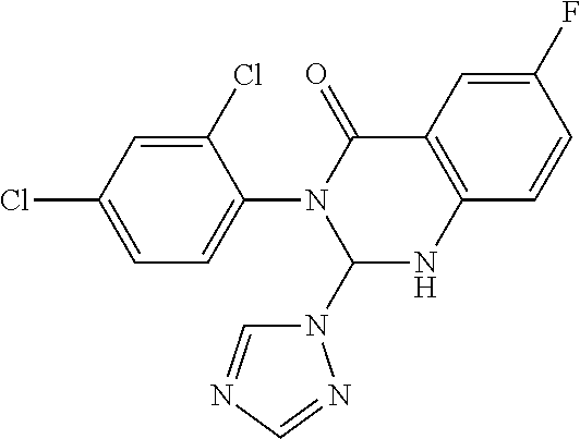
ClC1=CC=C(N2C(N3C=NC=N3)NC3=C(C2=O)C=C(F)C=C3)C(Cl)=C1
